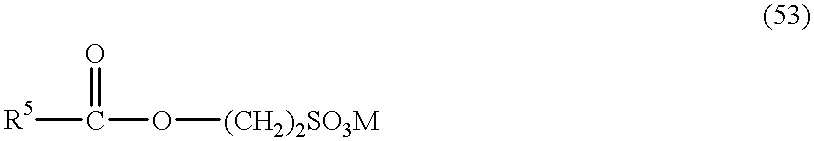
[R5]C(=O)O[(CH2)2SO3M]
